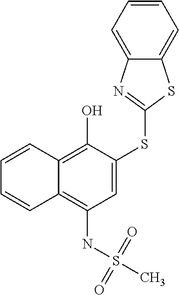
N(C1=C2C(=C(O)C(SC3=NC4=CC=CC=C4S3)=C1)C=CC=C2)S(C)(=O)=O
